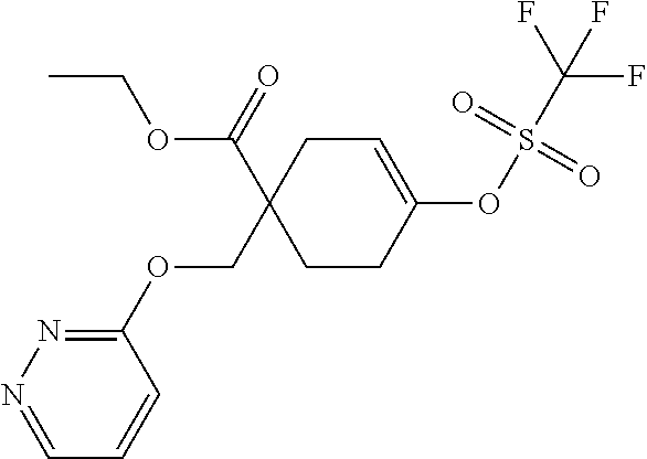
O(C1=CCC(C(OCC)=O)(COC2=NN=CC=C2)CC1)S(=O)(=O)C(F)(F)F
